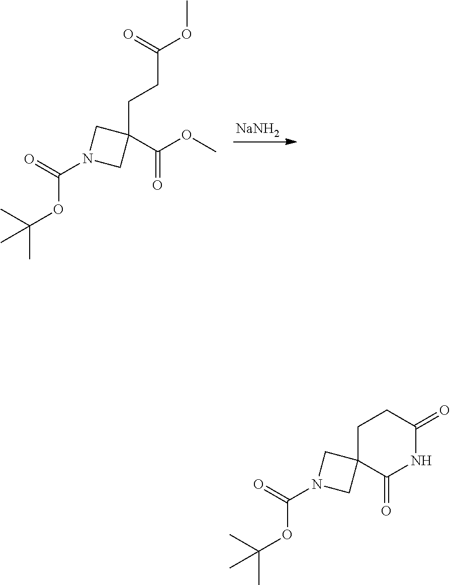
[NaNH2].C1N(C(OC(C)(C)C)=O)CC1(CCC(=O)OC)C(OC)=O.C1N(C(OC(C)(C)C)=O)CC12CCC(=O)NC2=O
